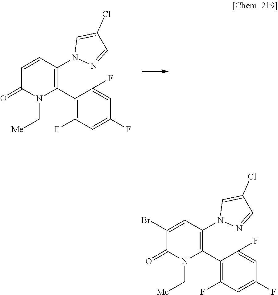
C1=CC(N2N=CC(Cl)=C2)=C(C2=C(F)C=C(F)C=C2F)N(C[Me])C1=O.C1(Br)=CC(N2N=CC(Cl)=C2)=C(C2=C(F)C=C(F)C=C2F)N(C[Me])C1=O
